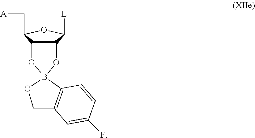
C12C(C(C[A])OC1[L])OB1(O2)OCC2=C1C=CC(F)=C2
